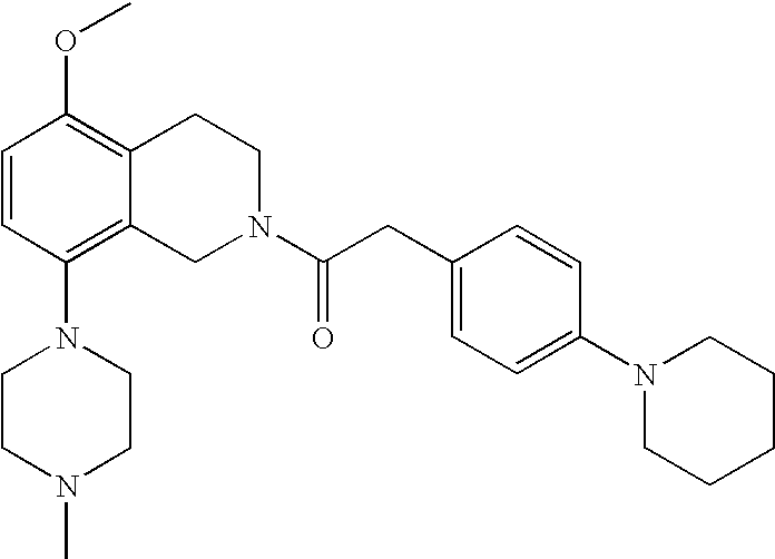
C1=CC(N2CCN(C)CC2)=C2C(=C1OC)CCN(C(CC1=CC=C(N3CCCCC3)C=C1)=O)C2
